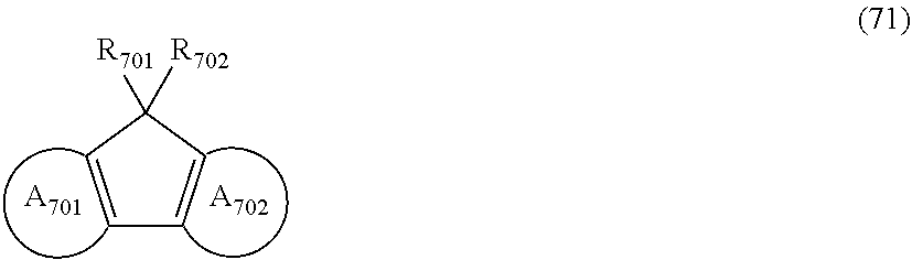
C1=CC([R701])([R702])C=C1.[A702].[A701]
